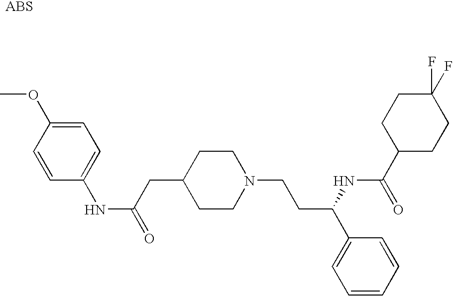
C(CC1CCN(CCC(C2=CC=CC=C2)NC(C2CCC(F)(F)CC2)=O)CC1)(NC1=CC=C(OC)C=C1)=O
